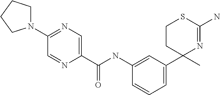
C1CC(C2=CC=CC(NC(=O)C3=CN=C(N4CCCC4)C=N3)=C2)(C)N=C(N)S1
